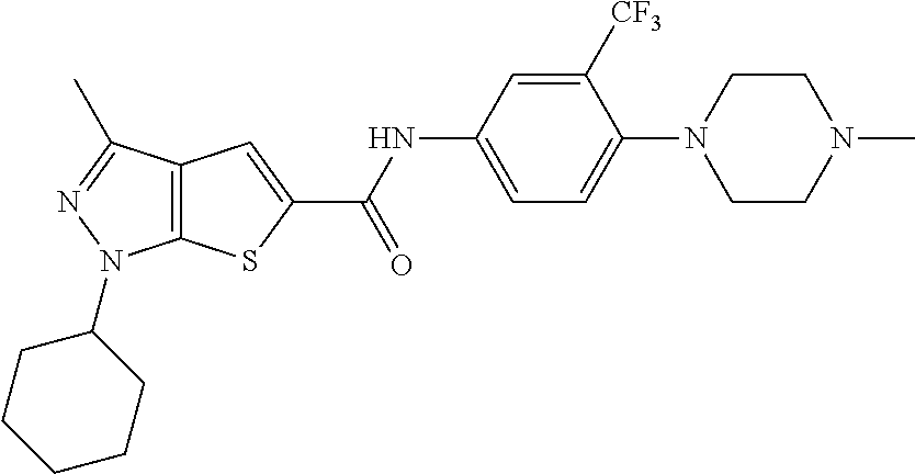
C1=C(NC(=O)C2=CC3=C(S2)N(C2CCCCC2)N=C3C)C=C([CF3])C(N2CCN(C)CC2)=C1
